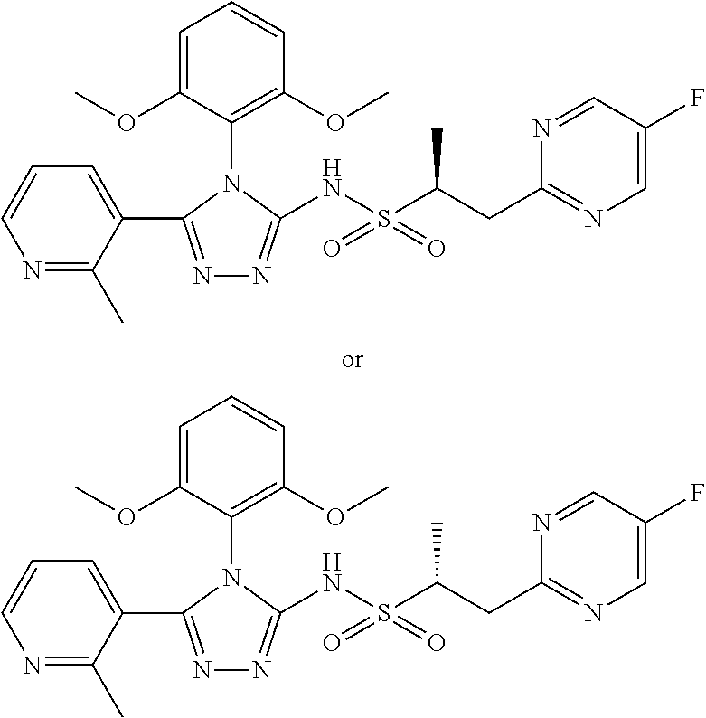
N1=C(C)C(C2=NN=C(NS(C(CC3=NC=C(F)C=N3)C)(=O)=O)N2C2=C(OC)C=CC=C2OC)=CC=C1.N1=C(C)C(C2=NN=C(NS(C(CC3=NC=C(F)C=N3)C)(=O)=O)N2C2=C(OC)C=CC=C2OC)=CC=C1
